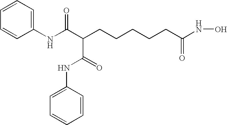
C1=CC=C(NC(C(CCCCCC(=O)NO)C(=O)NC2=CC=CC=C2)=O)C=C1
